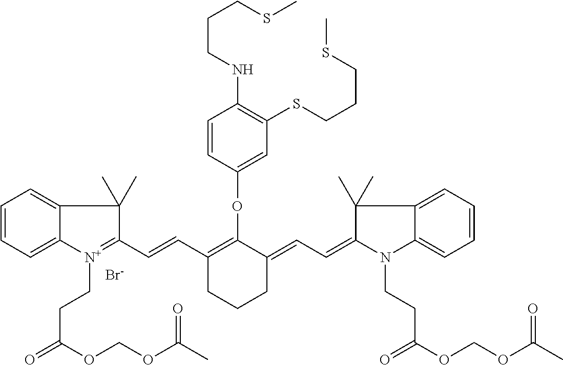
[Br-].C1(OC2=CC(SCCCSC)=C(NCCCSC)C=C2)=C(C=CC2=[N+](CCC(=O)OCOC(C)=O)C3=CC=CC=C3C2(C)C)CCCC1=CC=C1N(CCC(OCOC(C)=O)=O)C2=CC=CC=C2C1(C)C
